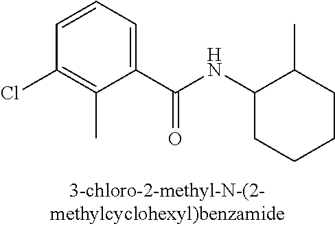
C1(C(NC2C(C)CCCC2)=O)=CC=CC(Cl)=C1C
